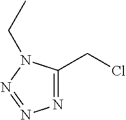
ClCC1=NN=NN1CC
